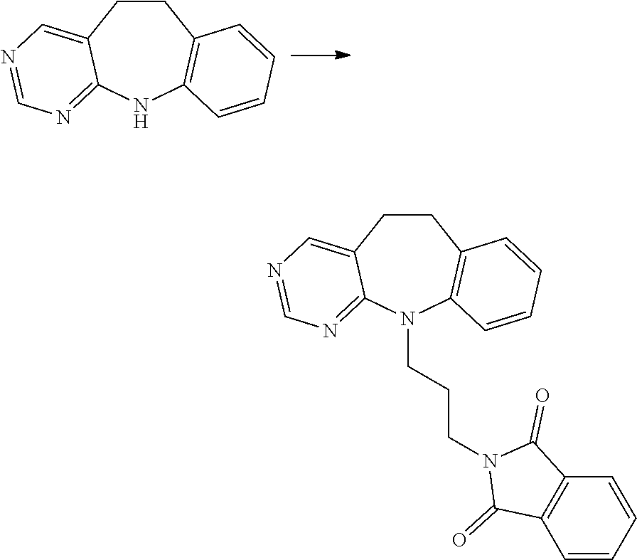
C1CC2=C(NC3=NC=NC=C13)C=CC=C2.C1CC2=C(N(CCCN3C(=O)C4=C(C=CC=C4)C3=O)C3=NC=NC=C13)C=CC=C2
